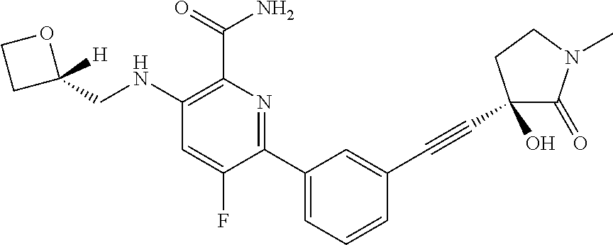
C1(NCC2([H])OCC2)=C(C(=O)N)N=C(C2=CC=CC(C#CC3(O)C(=O)N(C)CC3)=C2)C(F)=C1
